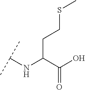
C(C(C(O)=O)NC(C)C)CSC
